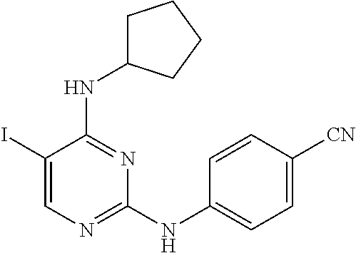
C1(I)=CN=C(NC2=CC=C([CN])C=C2)N=C1NC1CCCC1
